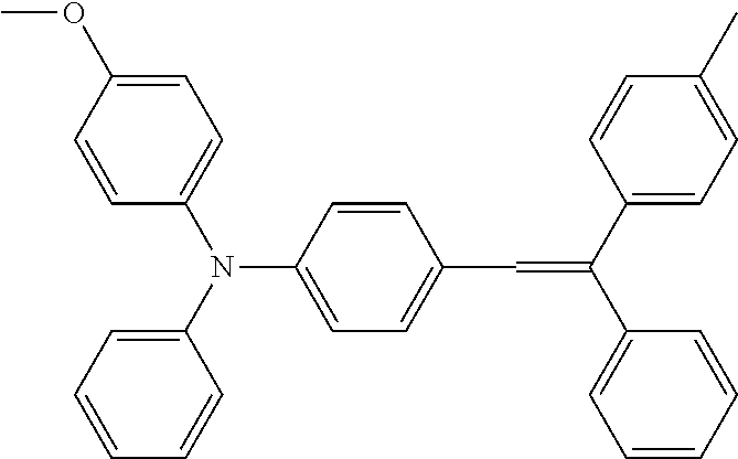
C1=CC(N(C2=CC=CC=C2)C2=CC=C(OC)C=C2)=CC=C1C=C(C1=CC=CC=C1)C1=CC=C(C)C=C1
